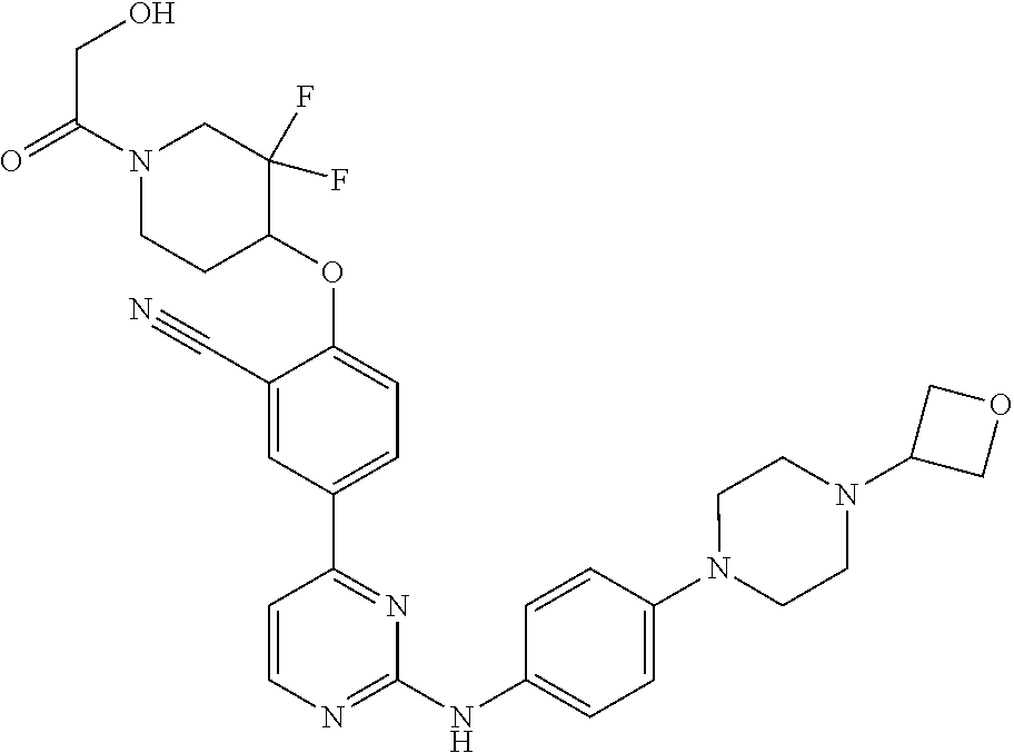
C1(C#N)=CC(C2=NC(NC3=CC=C(N4CCN(C5COC5)CC4)C=C3)=NC=C2)=CC=C1OC1C(F)(F)CN(C(=O)CO)CC1
